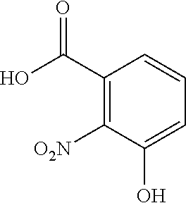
C1(C(O)=O)=C([O2N])C(O)=CC=C1
